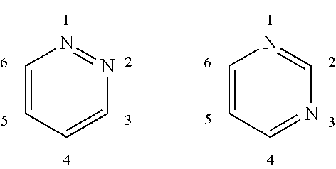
C1=CC=CN=N1.C1=CC=NC=N1
